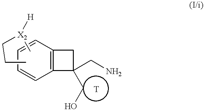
C12=C(C=CC=C1)CC2(CO)CN.C[X2](CCC)[H]
